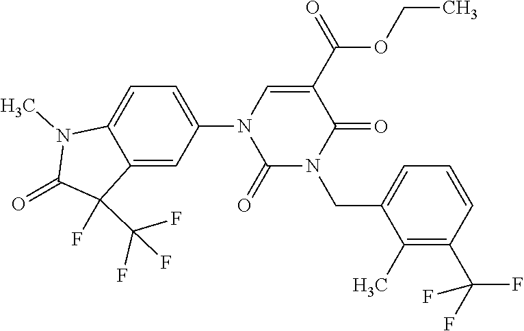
C12=CC(N3C(=O)N(CC4=CC=CC(C(F)(F)F)=C4C)C(=O)C(C(OCC)=O)=C3)=CC=C1N(C)C(=O)C2(F)C(F)(F)F
